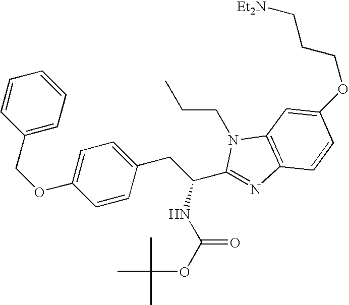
C1=CC=CC=C1COC1=CC=C(CC(C2=NC3=C(N2CCC)C=C(OCCC[Et2N])C=C3)NC(OC(C)(C)C)=O)C=C1
